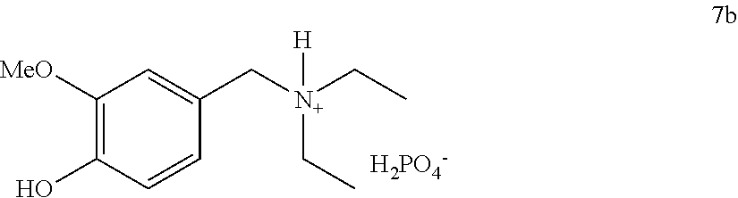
C1([MeO])=C(O)C=CC(C[N+](CC)(CC)[H])=C1.[H2PO4-]
